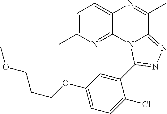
C1=C(C)N=C2C(=C1)N=C(C)C1=NN=C(C3=CC(OCCCOC)=CC=C3Cl)N21
